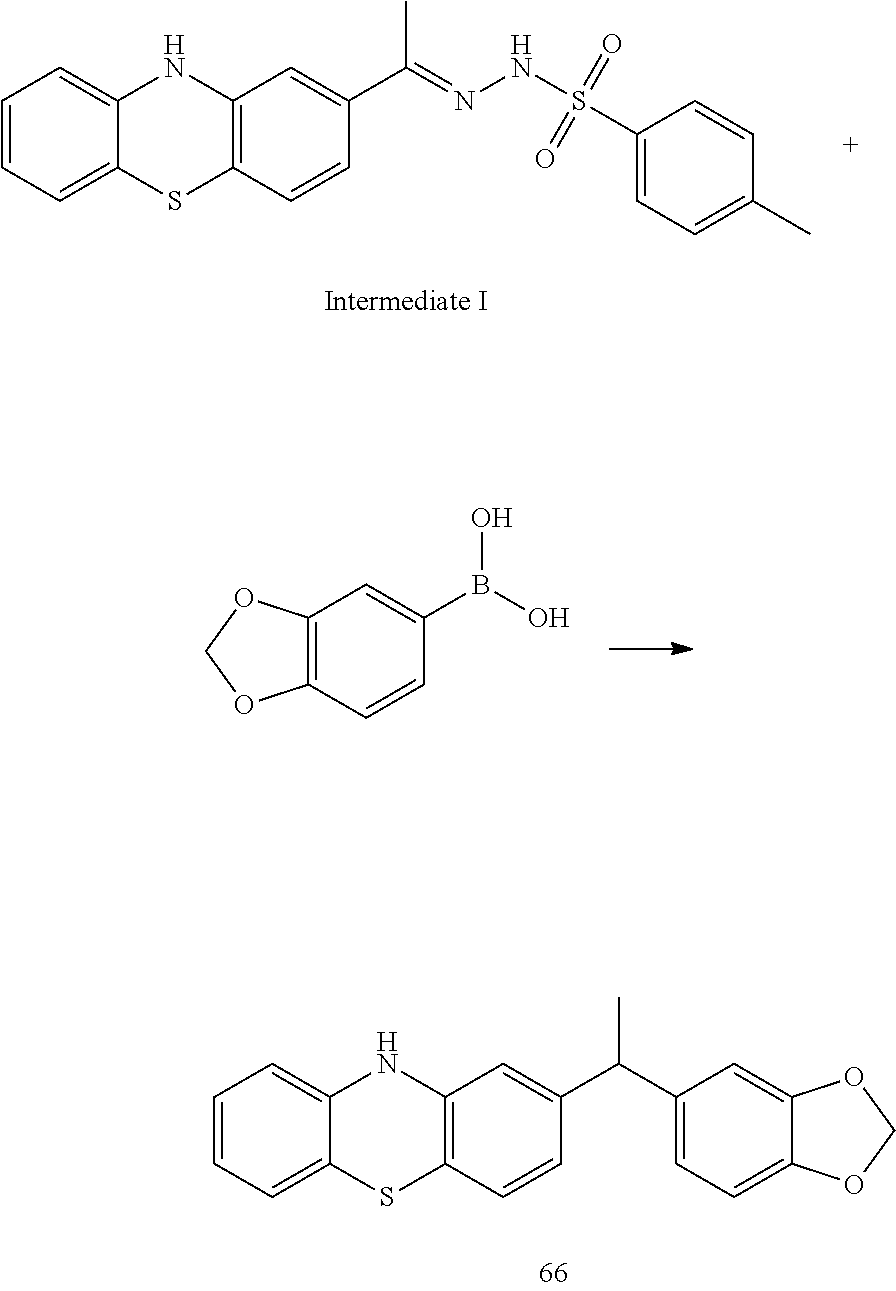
C1=CC=C2C(=C1)NC1=C(S2)C=CC(C(=NNS(=O)(=O)C2=CC=C(C)C=C2)C)=C1.C12=C(C=CC(B(O)O)=C1)OCO2.C1=CC=C2C(=C1)NC1=C(S2)C=CC(C(C2=CC=C3C(=C2)OCO3)C)=C1
